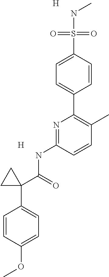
C1=C(S(=O)(=O)NC)C=CC(C2=C(C)C=CC(NC(=O)C3(C4=CC=C(OC)C=C4)CC3)=N2)=C1.[H].[H]
